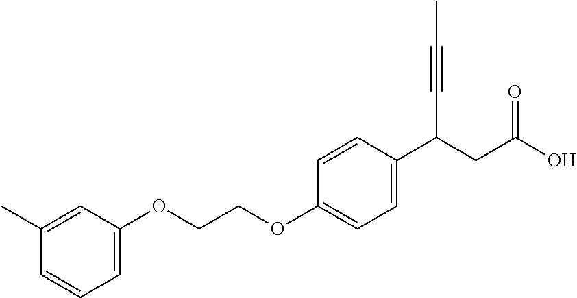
C1=C(OCCOC2=CC=C(C(CC(O)=O)C#CC)C=C2)C=C(C)C=C1
